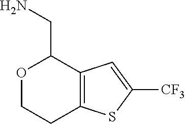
O1CCC2=C(C1CN)C=C([CF3])S2
